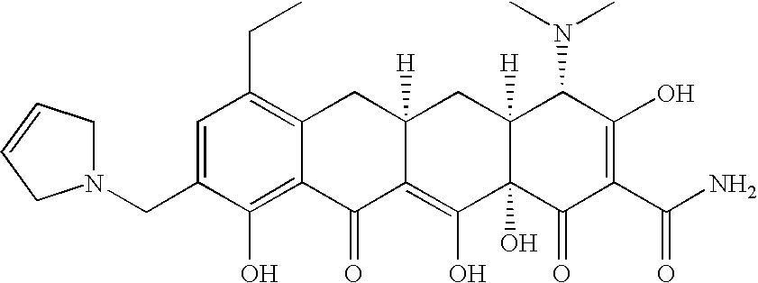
N1(CC2=CC(CC)=C3C(=C2O)C(=O)C2=C(O)C4(O)C([H])(CC2([H])C3)C(N(C)C)C(O)=C(C(N)=O)C4=O)CC=CC1
